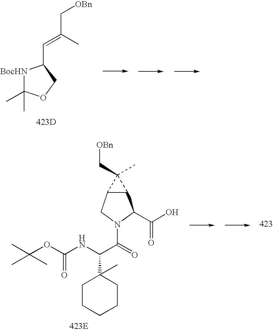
[BocHN]1C(C)(C)OCC1C=C(C)C[OBn].[423D].C(NC(C(=O)N1CC2C(C1C(O)=O)C2(C)C[OBn])C1(C)CCCCC1)(=O)OC(C)(C)C
